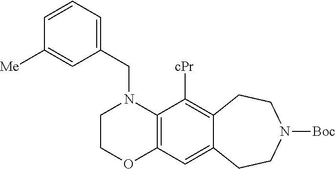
C1COC2=C(N1CC1=CC=CC([Me])=C1)C([cPr])=C1C(=C2)CCN([Boc])CC1
